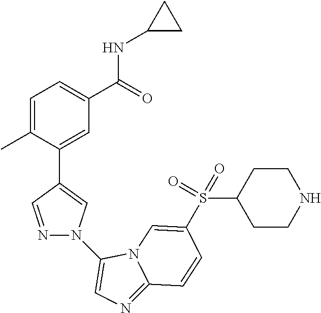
C1=C(C)C(C2=CN(C3=CN=C4N3C=C(S(=O)(C3CCNCC3)=O)C=C4)N=C2)=CC(C(=O)NC2CC2)=C1
